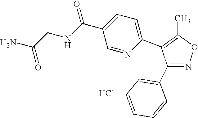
C1(C2=CC=CC=C2)=NOC(C)=C1C1=CC=C(C(NCC(N)=O)=O)C=N1.Cl
